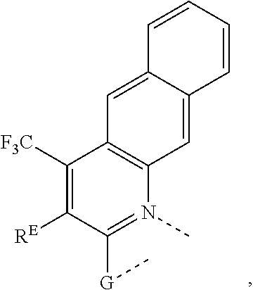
C1([F3C])=C([RE])C([G]C)=N(C)C2=C1C=C1C(=C2)C=CC=C1
